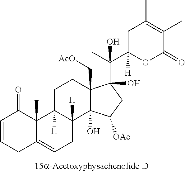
C1=CCC2=CCC3([H])C([H])(C2(C)C1=O)CCC1(C[AcO])C3(O)C([OAc])CC1(C(C)(C1([H])OC(=O)C(C)=C(C)C1)O)O
